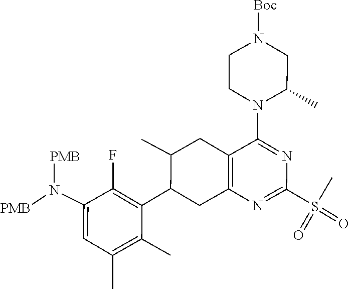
N(C1=CC(C)=C(C)C(C2CC3=C(C(N4CCN([Boc])CC4C)=NC(S(=O)(C)=O)=N3)CC2C)=C1F)([PMB])[PMB]
